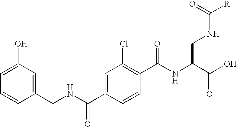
C1=CC(CNC(C2=CC(Cl)=C(C(NC(C(O)=O)CNC([R])=O)=O)C=C2)=O)=CC(O)=C1
